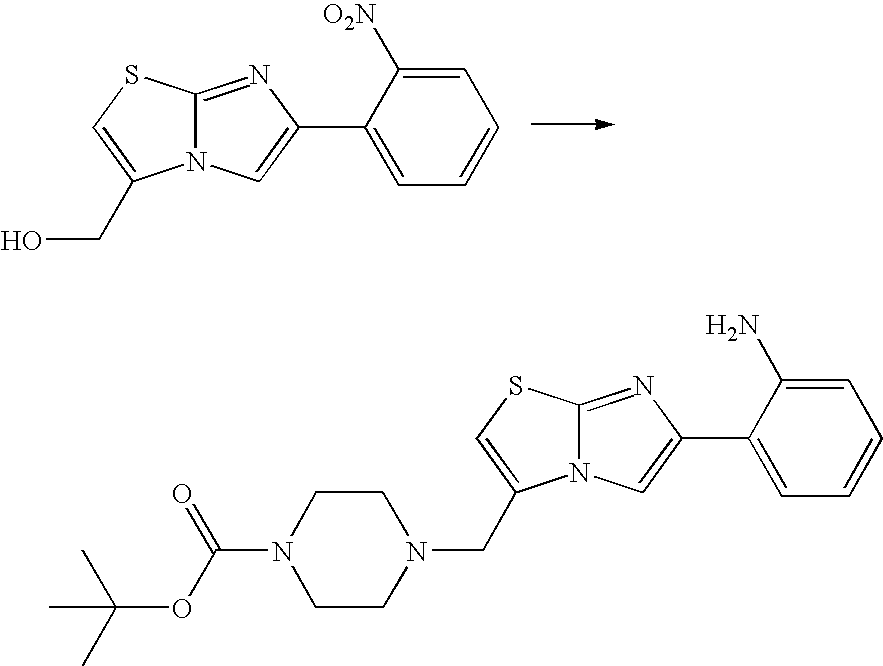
N12C(=NC(C3=CC=CC=C3[O2N])=C1)SC=C2CO.N12C(=NC(C3=CC=CC=C3N)=C1)SC=C2CN1CCN(C(OC(C)(C)C)=O)CC1
